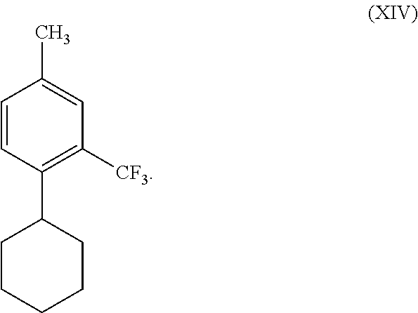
CC1=CC([CF3])=C(C2CCCCC2)C=C1
